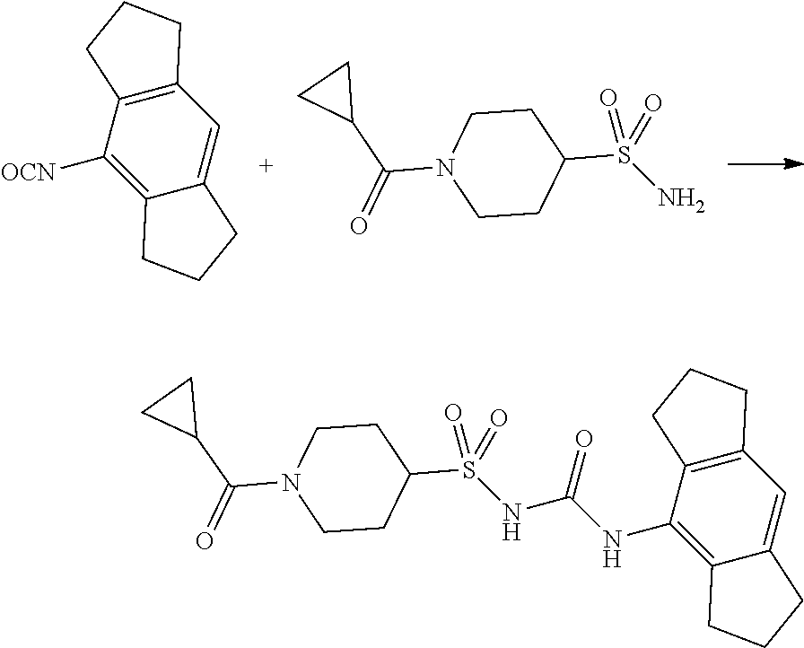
C1([OCN])=C2C(=CC3=C1CCC3)CCC2.C1CC(S(=O)(=O)N)CCN1C(C1CC1)=O.C1CC(S(=O)(=O)NC(=O)NC2=C3C(=CC4=C2CCC4)CCC3)CCN1C(C1CC1)=O
